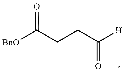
[BnO]C(CCC([H])=O)=O
